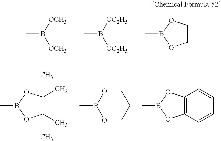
CB([OCH3])[OCH3].CB([OC2H5])[OC2H5].CB1OCCO1.CB1OC(C)(C)C(C)(C)O1.CB1OCCCO1.CB1OC2=C(O1)C=CC=C2
